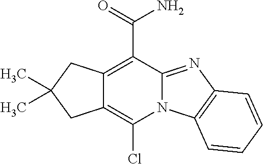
C12=C(Cl)N3C(=NC4=C3C=CC=C4)C(C(N)=O)=C1CC(C)(C)C2
